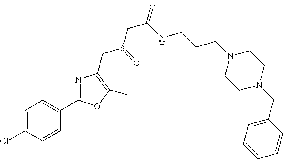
C1=C(Cl)C=CC(C2=NC(CS(=O)CC(NCCCN3CCN(CC4=CC=CC=C4)CC3)=O)=C(C)O2)=C1
